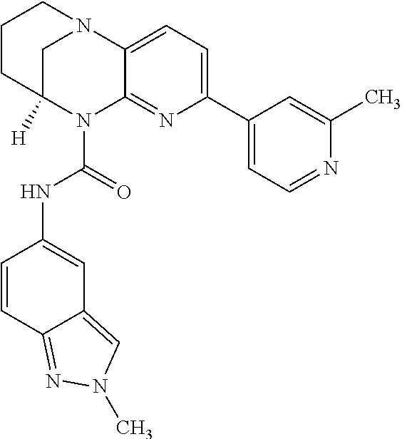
C1CC2([H])CN(C1)C1=CC=C(C3=CC=NC(C)=C3)N=C1N2C(=O)NC1=CC2=CN(C)N=C2C=C1
